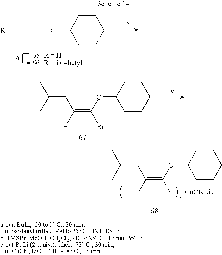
[R]C#COC1CCCCC1.b.CC(CC(=C(OC1CCCCC1)Br)[H])C.c.CC(CC(=C(OC1CCCCC1)C)[H])C.[CuCNLi2]
